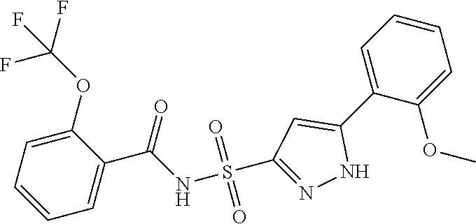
C1(OC(F)(F)F)=CC=CC=C1C(NS(=O)(=O)C1=NNC(C2=CC=CC=C2OC)=C1)=O
